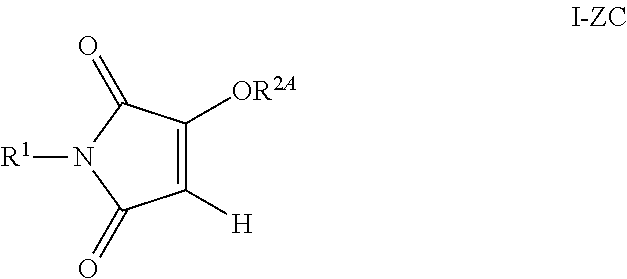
C1([H])=C([OR2A])C(=O)N([R1])C1=O
